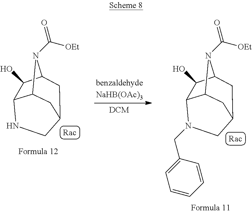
C12C3C(O)C(N1C(=O)[OEt])CC(C2)CN3.C(C1=CC=CC=C1)N1C2C3N(C(=O)[OEt])C(C2O)CC(C3)C1
